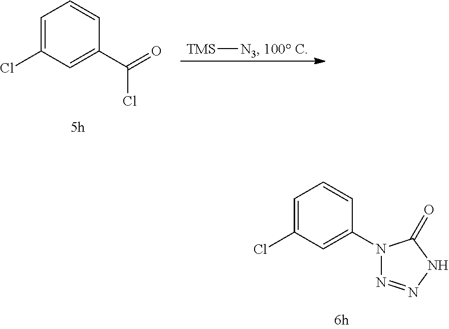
C1=C(Cl)C=C(N2N=NNC2=O)C=C1.C1=C(Cl)C=C(C(=O)Cl)C=C1.[TMS][N3].[100 C]
